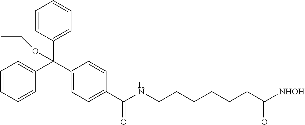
C1=CC=C(C(C2=CC=C(C(NCCCCCCC([NHOH])=O)=O)C=C2)(C2=CC=CC=C2)OCC)C=C1
